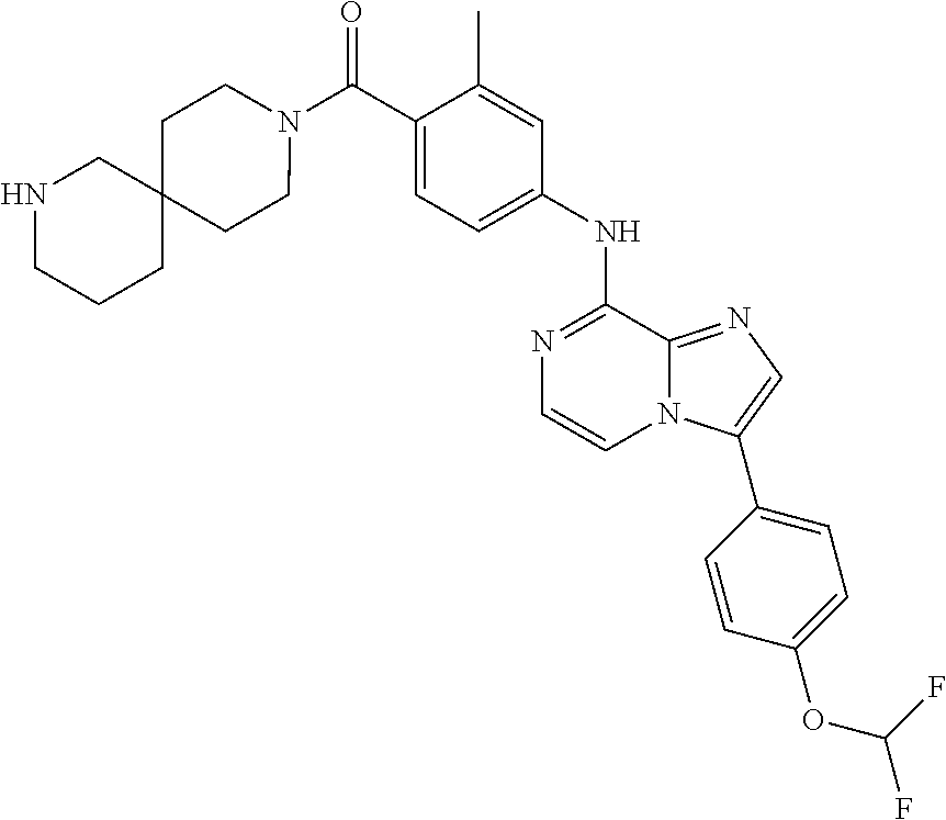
C1(C)=CC(NC2=NC=CN3C2=NC=C3C2=CC=C(OC(F)F)C=C2)=CC=C1C(N1CCC2(CC1)CNCCC2)=O
